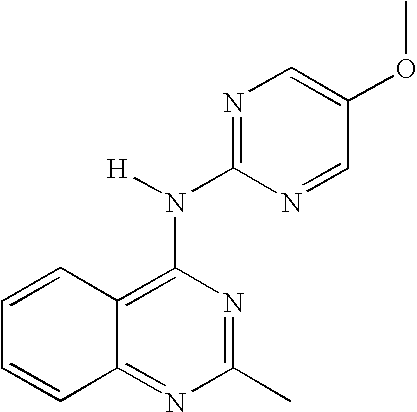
C1(C)=NC(N([H])C2=NC=C(OC)C=N2)=C2C(=N1)C=CC=C2
